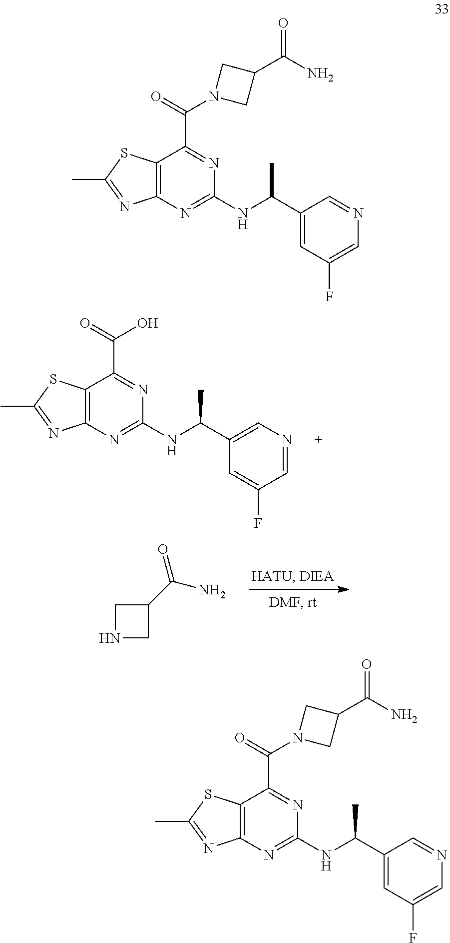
N1CC(C(N)=O)C1.C12=C(N=C(NC(C3=CN=CC(F)=C3)C)N=C1C(=O)O)N=C(C)S2.C12=C(N=C(NC(C3=CC(F)=CN=C3)C)N=C1C(=O)N1CC(C(N)=O)C1)N=C(C)S2.C12=C(N=C(NC(C3=CC(F)=CN=C3)C)N=C1C(=O)N1CC(C(N)=O)C1)N=C(C)S2
